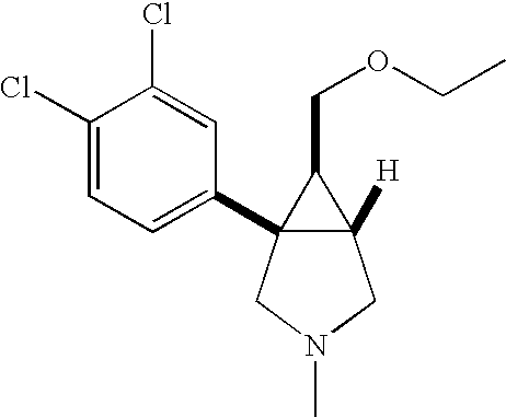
C12([H])C(C3=CC=C(Cl)C(Cl)=C3)(CN(C)C1)C2COCC
